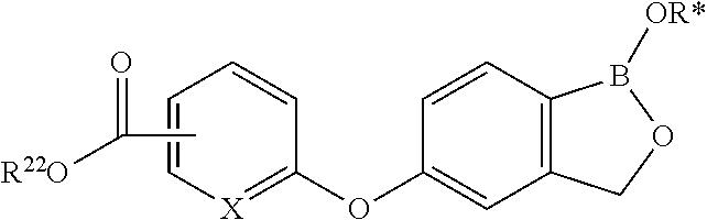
O(C1=CC2=C(C=C1)B([OR*])OC2)C1=[X]C=CC=C1.CC([R22O])=O
